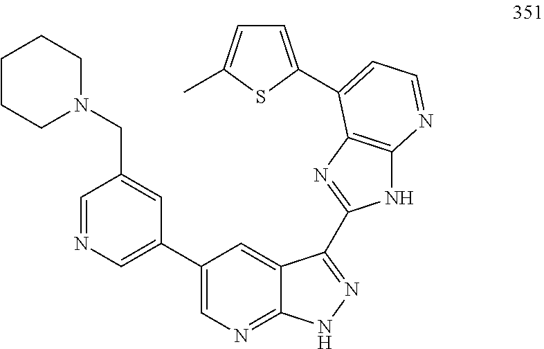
C1=NC=C(C2=CN=C3C(=C2)C(C2=NC4=C(N2)N=CC=C4C2=CC=C(C)S2)=NN3)C=C1CN1CCCCC1
